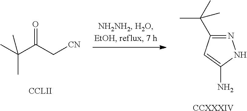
C(C(C[CN])=O)(C)(C)C.N1=C(C(C)(C)C)C=C(N)N1.[CCXXXIV]
